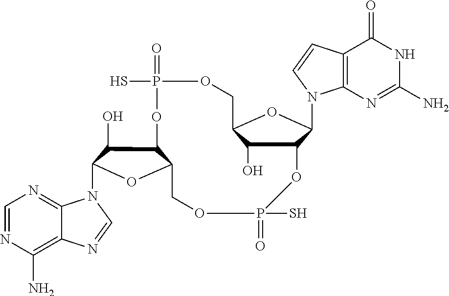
C12=C(N)N=CN=C1N(C1C(O)C3C(O1)COP(=O)(S)OC1C(O)C(COP(=O)(S)O3)OC1N1C3=C(C=C1)C(=O)NC(N)=N3)C=N2
